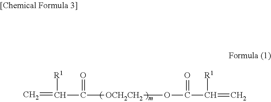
C=C([R1])C([OCH2CH2]OC(=O)C([R1])=C)=O
